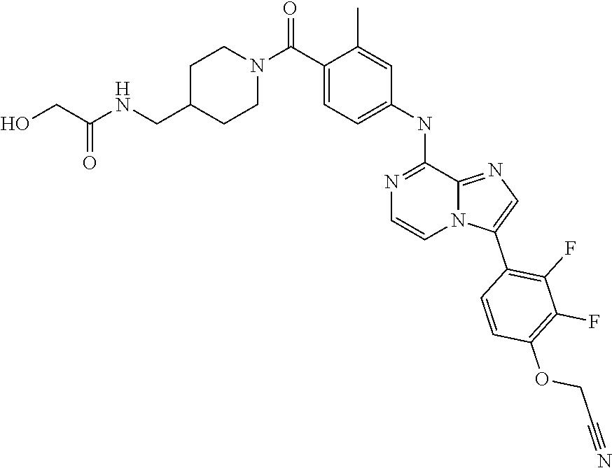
C1CN(C(C2=CC=C(NC3=NC=CN4C3=NC=C4C3=C(F)C(F)=C(OCC#N)C=C3)C=C2C)=O)CCC1CNC(CO)=O
